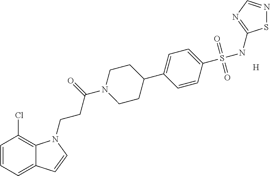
[H].C1=CC=C2C(=C1Cl)N(CCC(N1CCC(C3=CC=C(S(NC4=NC=NS4)(=O)=O)C=C3)CC1)=O)C=C2
